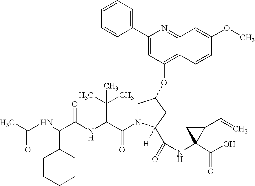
CC(NC(C(NC(C(N1CC(OC2=C3C(=NC(C4=CC=CC=C4)=C2)C=C(OC)C=C3)CC1(C(NC1(C(O)=O)C(C=C)C1)=O)[H])=O)C(C)(C)C)=O)C1CCCCC1)=O
